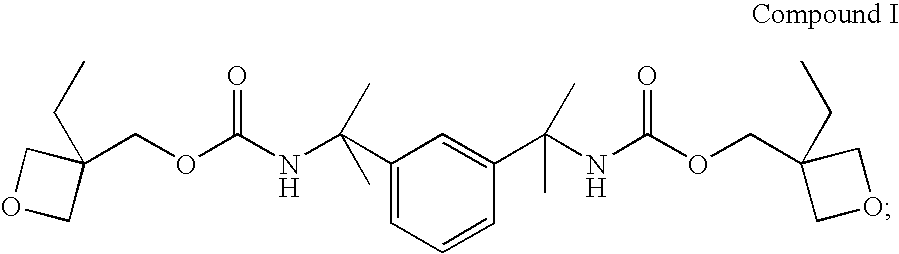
C1(COC(NC(C2=CC=CC(C(NC(OCC3(CC)COC3)=O)(C)C)=C2)(C)C)=O)(CC)COC1
